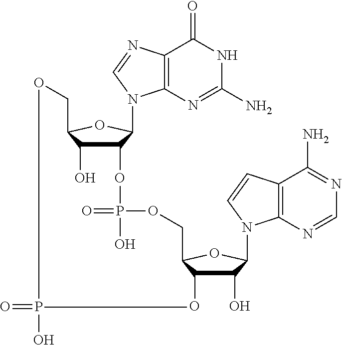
C12=C(N=C(N)NC1=O)N(C1C(OP(=O)(O)OCC3C(O)C(O)C(N4C5=C(C(N)=NC=N5)C=C4)O3)C(O)C(CO)O1)C=N2.O=PO
